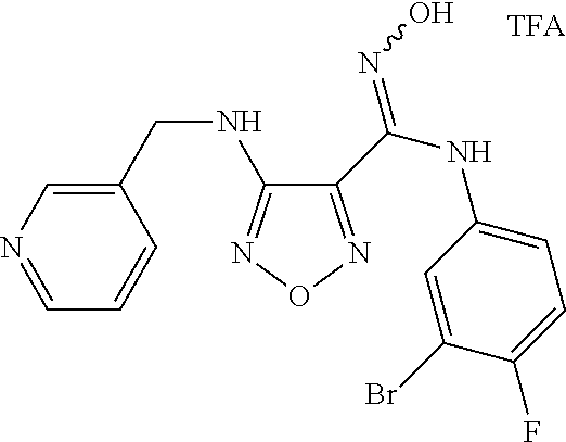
C1(CNC2=NON=C2C(NC2=CC=C(F)C(Br)=C2)=NO)=CN=CC=C1
